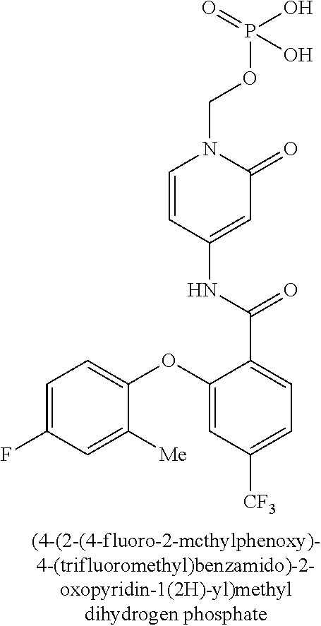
C1=C(F)C=C([Me])C(OC2=CC([CF3])=CC=C2C(=O)NC2=CC(=O)N(COP(=O)(O)O)C=C2)=C1
